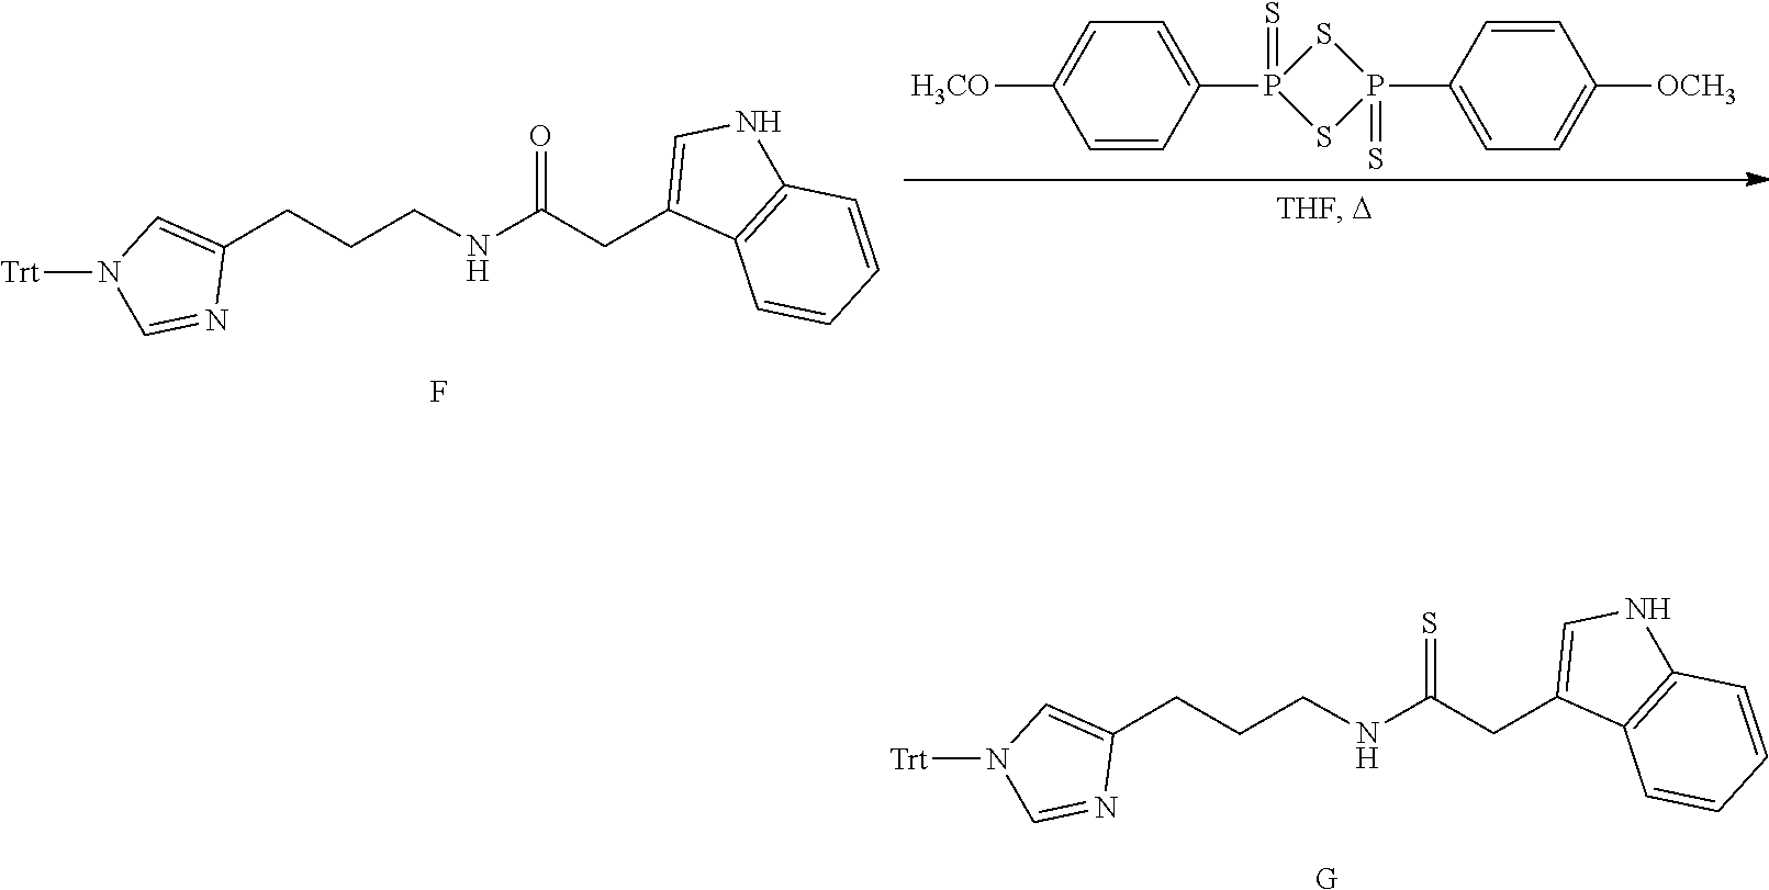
C1(CCCNC(CC2=CNC3=C2C=CC=C3)=O)=CN([Trt])C=N1.F.[H3CO]C1=CC=C(P2(=S)SP(C3=CC=C([OCH3])C=C3)(=S)S2)C=C1.C1(CCCNC(CC2=CNC3=C2C=CC=C3)=S)=CN([Trt])C=N1.[G]
